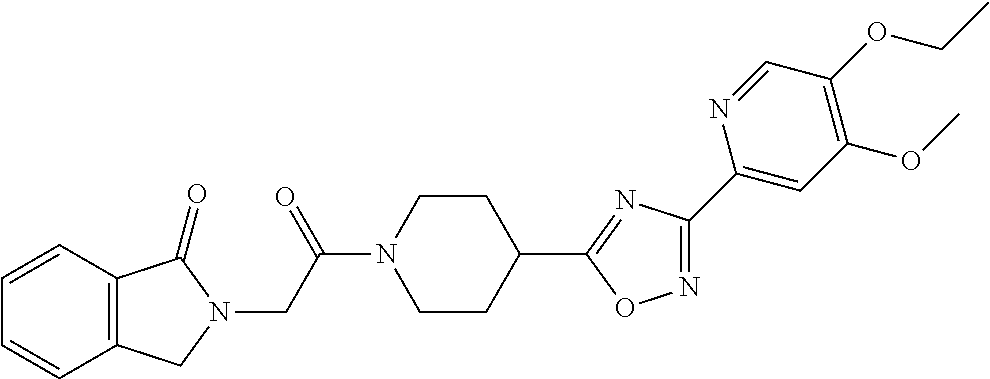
C1=CC2=C(C=C1)CN(CC(=O)N1CCC(C3=NC(C4=CC(OC)=C(OCC)C=N4)=NO3)CC1)C2=O
